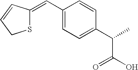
C1(C=C2SCC=C2)=CC=C(C(C)C(O)=O)C=C1
